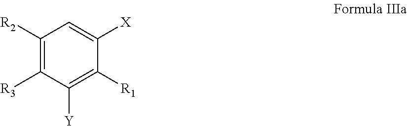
C1([R2])=C([R3])C([Y])=C([R1])C([X])=C1
